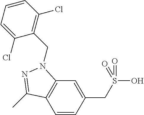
C1=CC(CS(O)(=O)=O)=CC2=C1C(C)=NN2CC1=C(Cl)C=CC=C1Cl
